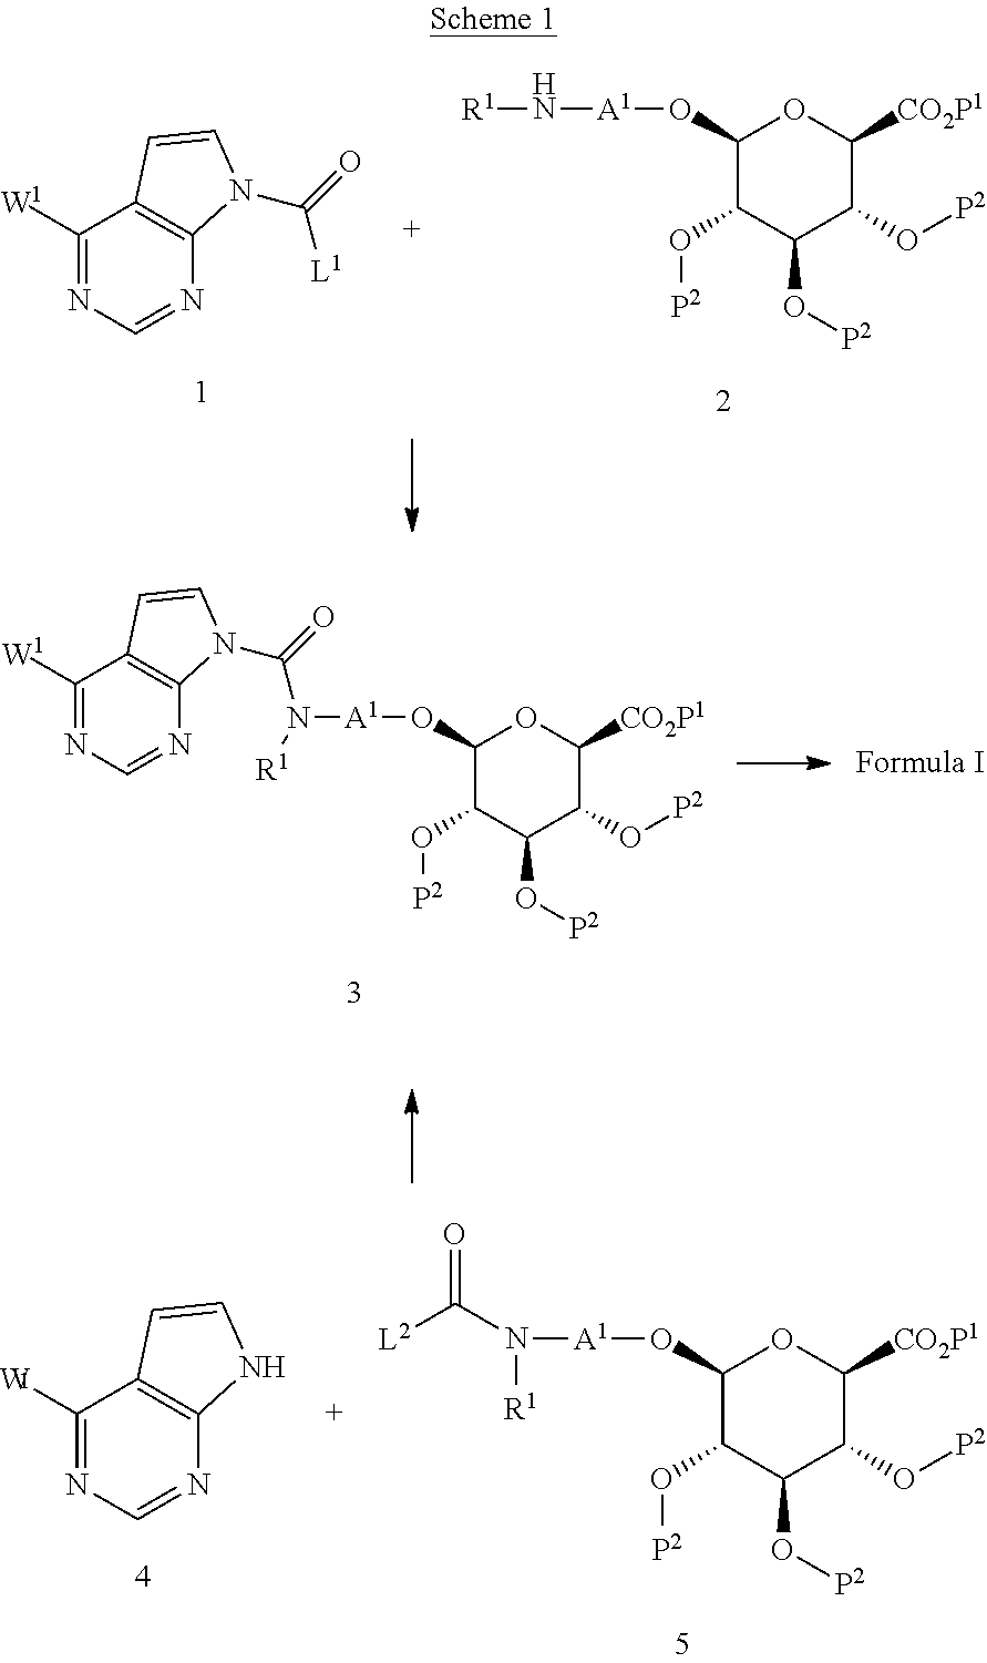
C1([W1])=NC=NC2=C1C=CN2C(=O)[L1].C1(O[A1]N[R1])C(O[P2])C(O[P2])C(O[P2])C([CO2P1])O1.C1([W1])=NC=NC2=C1C=CN2C(=O)N([A1]OC1C(O[P2])C(O[P2])C(O[P2])C([CO2P1])O1)[R1].C1([W1])=NC=NC2=C1C=CN2.C1(O[A1]N(C([L2])=O)[R1])C(O[P2])C(O[P2])C(O[P2])C([CO2P1])O1
